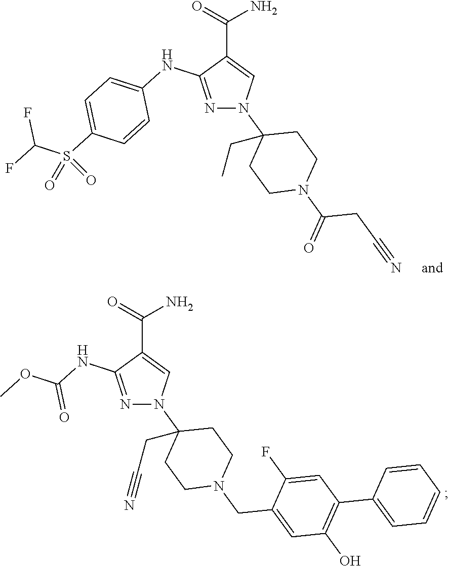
N1=C(NC2=CC=C(S(C(F)F)(=O)=O)C=C2)C(C(=O)N)=CN1C1(CC)CCN(C(=O)CC#N)CC1.N1=C(NC(OC)=O)C(C(=O)N)=CN1C1(CC#N)CCN(CC2=CC(O)=C(C3=CC=CC=C3)C=C2F)CC1
